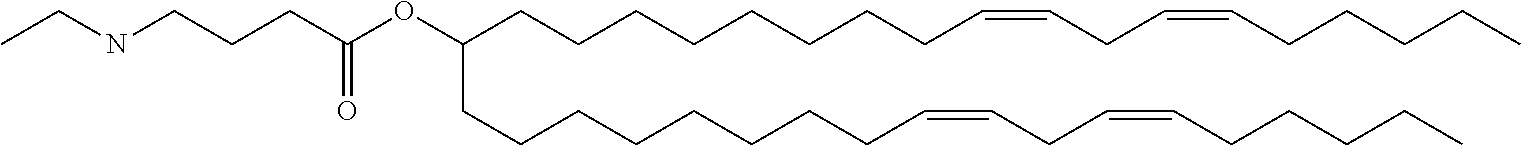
C(NCCCC(OC(CCCCCCCCC=CCC=CCCCCC)CCCCCCCCC=CCC=CCCCCC)=O)C
